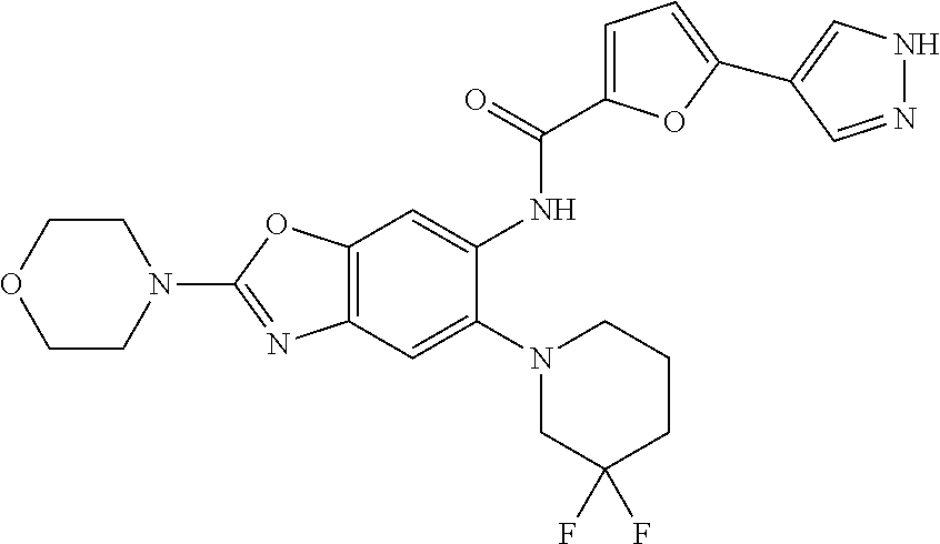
C12=C(C=C(N3CC(F)(F)CCC3)C(NC(C3=CC=C(C4=CNN=C4)O3)=O)=C1)N=C(N1CCOCC1)O2
